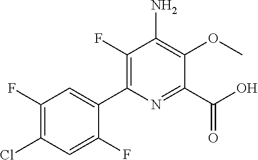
C1(F)=C(C2=CC(F)=C(Cl)C=C2F)N=C(C(O)=O)C(OC)=C1N
